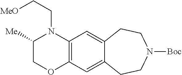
C1([Me])COC2=C(N1CC[MeO])C=C1C(=C2)CCN([Boc])CC1
